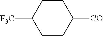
C1CC([CO])CCC1[F3C]
